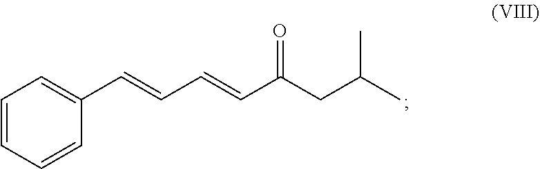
C1(C=CC=CC(=O)CC(C)C)=CC=CC=C1
